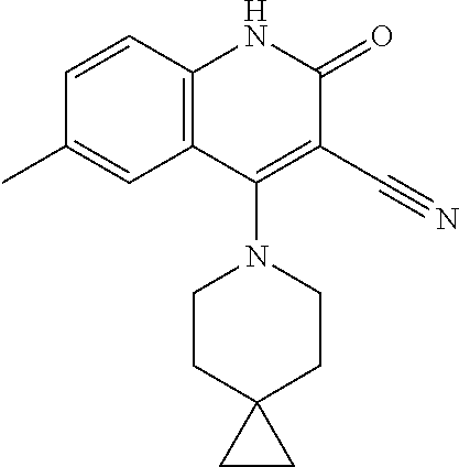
C1=CC2=C(C=C1C)C(N1CCC3(CC1)CC3)=C(C#N)C(=O)N2
